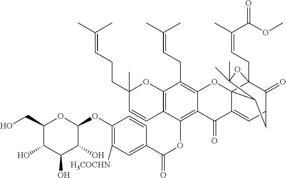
O(C1OC(CO)C(O)C(O)C1O)C1=C([H3COCHN])C=C(C(OC2=C3C(=C(CC=C(C)C)C4=C2C=CC(CCC=C(C)C)(C)O4)OC24C5(CC=C(C)C(OC)=O)C(=O)C(CC2C(C)(C)O5)C=C4C3=O)=O)C=C1
